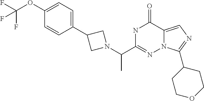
N1C(C(N2CC(C3=CC=C(OC(F)(F)F)C=C3)C2)C)=NN2C(=CN=C2C2CCOCC2)C1=O
